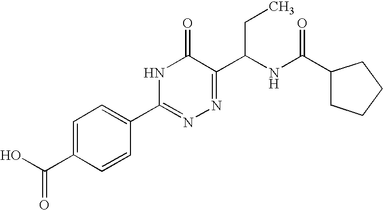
C1=C(C(O)=O)C=CC(C2=NN=C(C(NC(=O)C3CCCC3)CC)C(=O)N2)=C1
